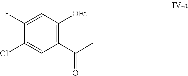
C1(Cl)=CC(C(C)=O)=C([OEt])C=C1F
